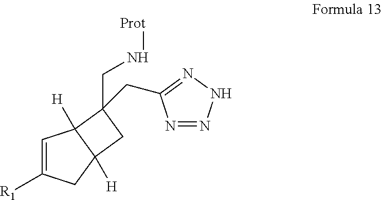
C1=C([R1])CC2([H])C1([H])C(CN[Prot])(CC1=NNN=N1)C2
